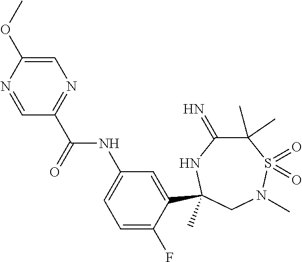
C1=NC(OC)=CN=C1C(=O)NC1=CC=C(F)C(C2(C)NC(=N)C(C)(C)S(=O)(=O)N(C)C2)=C1
